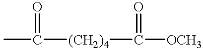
CC([(CH2)4]C([OCH3])=O)=O
